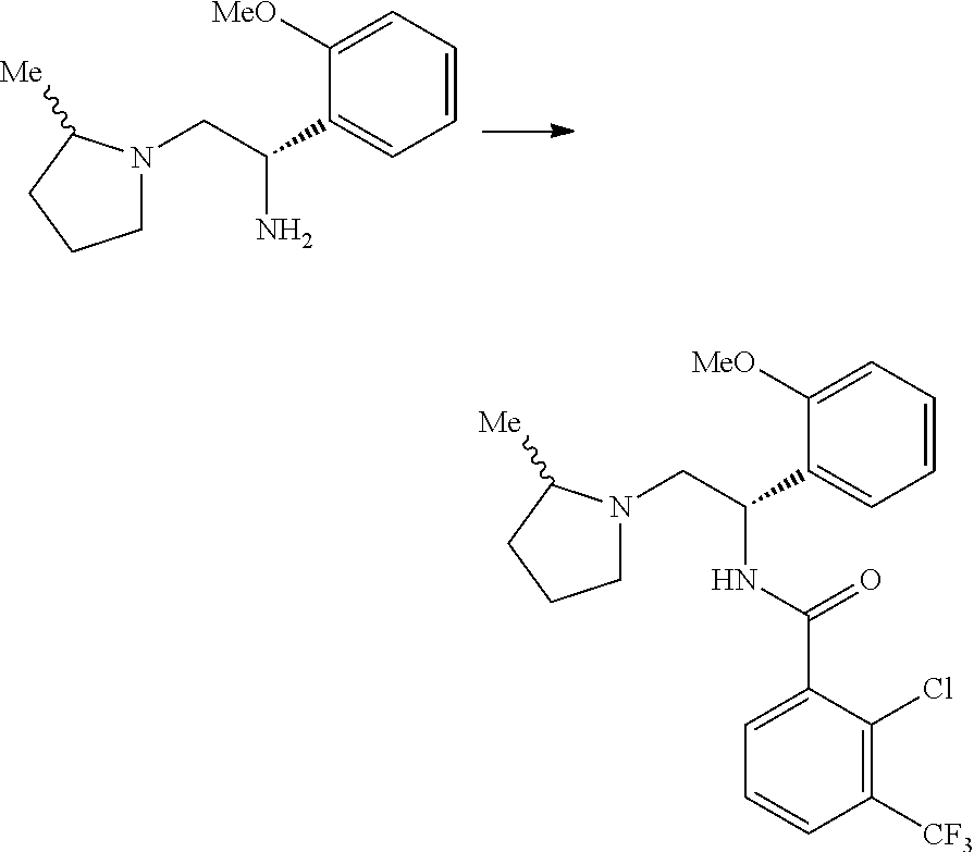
C1N(CC(N)C2=CC=CC=C2[MeO])C([Me])CC1.C1N(CC(NC(C2=CC=CC([CF3])=C2Cl)=O)C2=CC=CC=C2[MeO])C([Me])CC1
